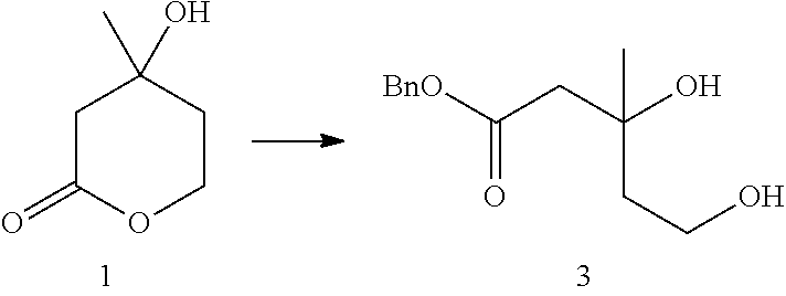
[BnO]C(CC(O)(C)CCO)=O.C1C(=O)OCCC1(C)O
